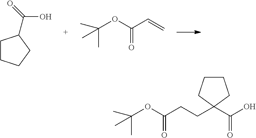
C1CCCC1C(O)=O.C(OC(C=C)=O)(C)(C)C.C(OC(CCC1(C(O)=O)CCCC1)=O)(C)(C)C
